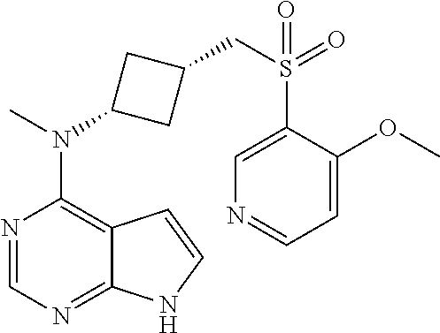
N1=CN=C2C(=C1N(C)C1CC(CS(=O)(C3=CN=CC=C3OC)=O)C1)C=CN2
